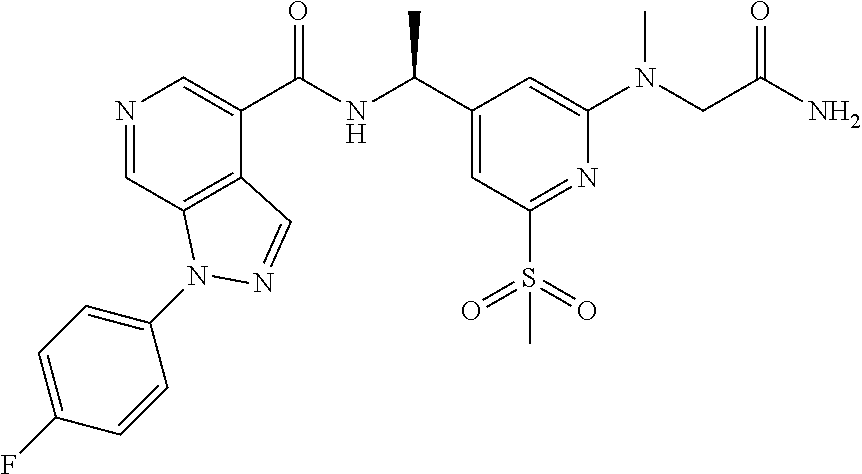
N1=CC2=C(C(C(NC(C3=CC(S(=O)(=O)C)=NC(N(CC(N)=O)C)=C3)C)=O)=C1)C=NN2C1=CC=C(F)C=C1
